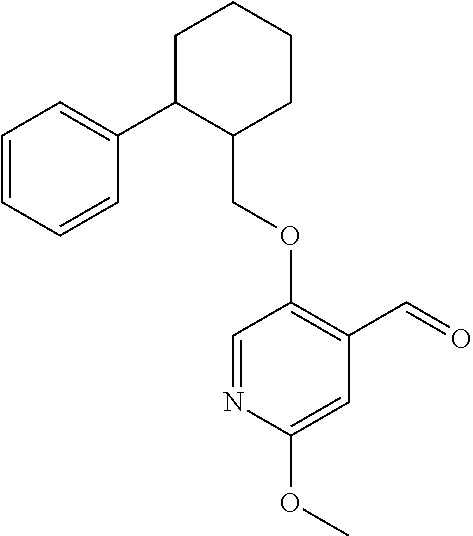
C1C(C2=CC=CC=C2)C(COC2=C(C=O)C=C(OC)N=C2)CCC1
